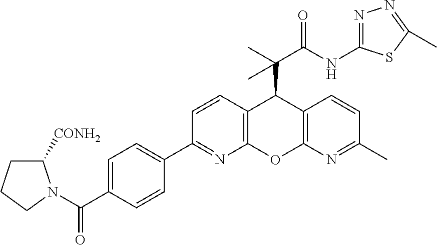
C12=C(N=C(C)C=C1)OC1=C(C2C(C)(C(NC2=NN=C(C)S2)=O)C)C=CC(C2=CC=C(C(=O)N3C([CONH2])CCC3)C=C2)=N1
